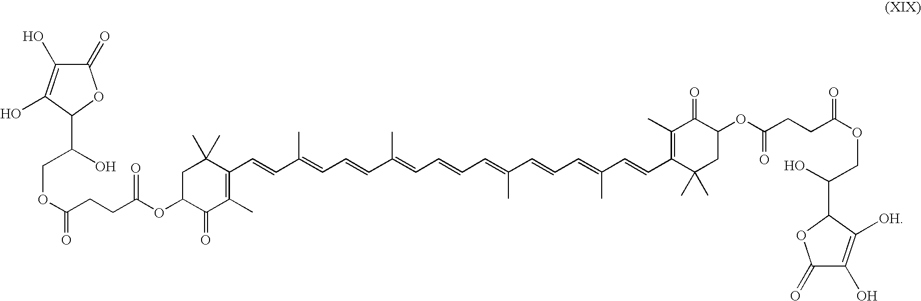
C1C(OC(CCC(OCC(C2OC(=O)C(O)=C2O)O)=O)=O)C(=O)C(C)=C(C=CC(=CC=CC(=CC=CC=C(C=CC=C(C=CC2=C(C)C(=O)C(OC(CCC(OCC(O)C3OC(=O)C(O)=C3[OH])=O)=O)CC2(C)C)C)C)C)C)C1(C)C
